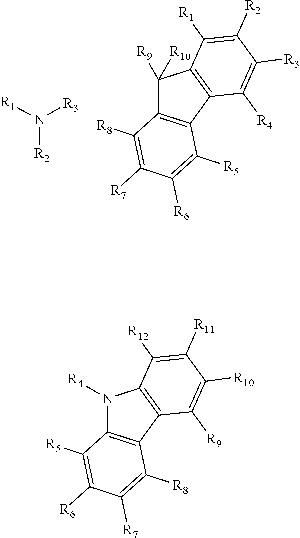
C1([R9])([R10])C2=C(C3=C1C([R1])=C([R2])C([R3])=C3[R4])C([R5])=C([R6])C([R7])=C2[R8].N([R2])([R3])[R1].N1([R4])C2=C(C3=C1C([R12])=C([R11])C([R10])=C3[R9])C([R8])=C([R7])C([R6])=C2[R5]
